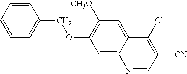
C1=C2C(=CC([CH3O])=C1OCC1=CC=CC=C1)C(Cl)=C([CN])C=N2
